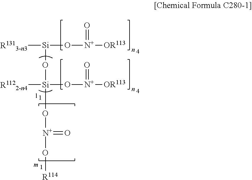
[R1313-n3][Si](O[Si]([R1122-n4])(O[N+](=O)[OR113])O[N+](=O)O[R114])O[N+]([OR113])=O
